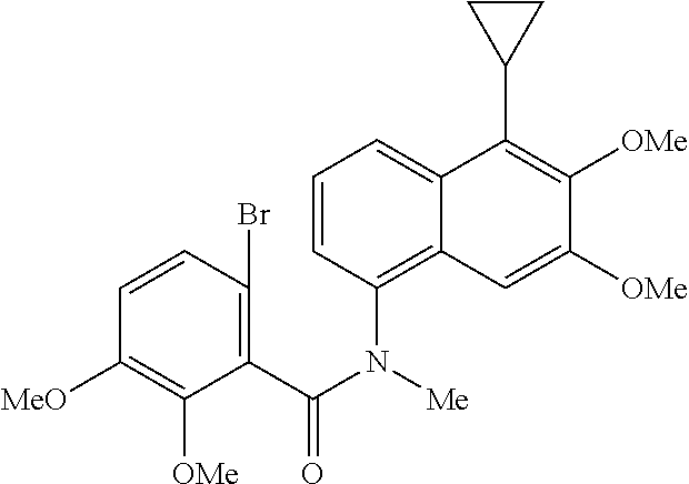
C1=CC(N(C(=O)C2=C(Br)C=CC([MeO])=C2[OMe])[Me])=C2C(=C1)C(C1CC1)=C([OMe])C([OMe])=C2
